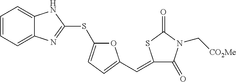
C1=CC=C2C(=C1)NC(SC1=CC=C(C=C3SC(=O)N(C[CO2Me])C3=O)O1)=N2
